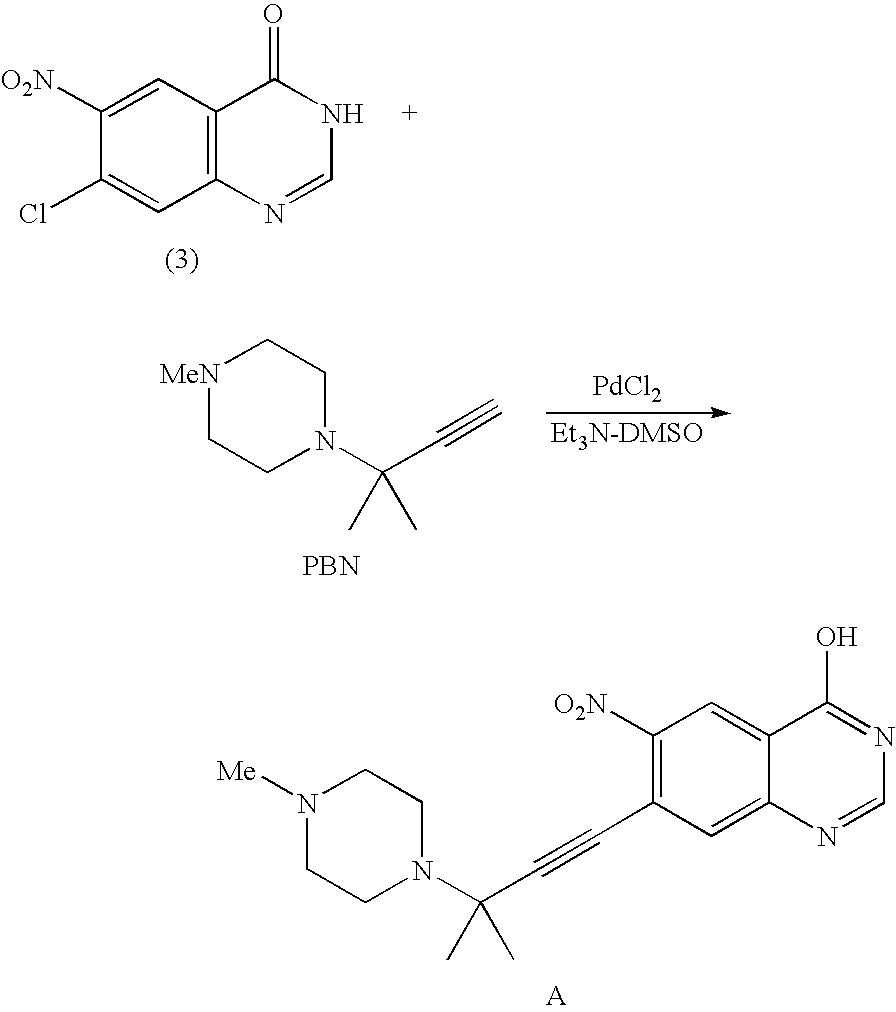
C12=C(C=C([O2N])C(Cl)=C1)C(=O)NC=N2.[MeN]1CCN(C(C)(C#C)C)CC1.[PBN].[PdCl2].N1([Me])CCN(C(C)(C#CC2=C([O2N])C=C3C(=C2)N=CN=C3O)C)CC1
